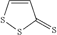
C1=CSSC1=S
